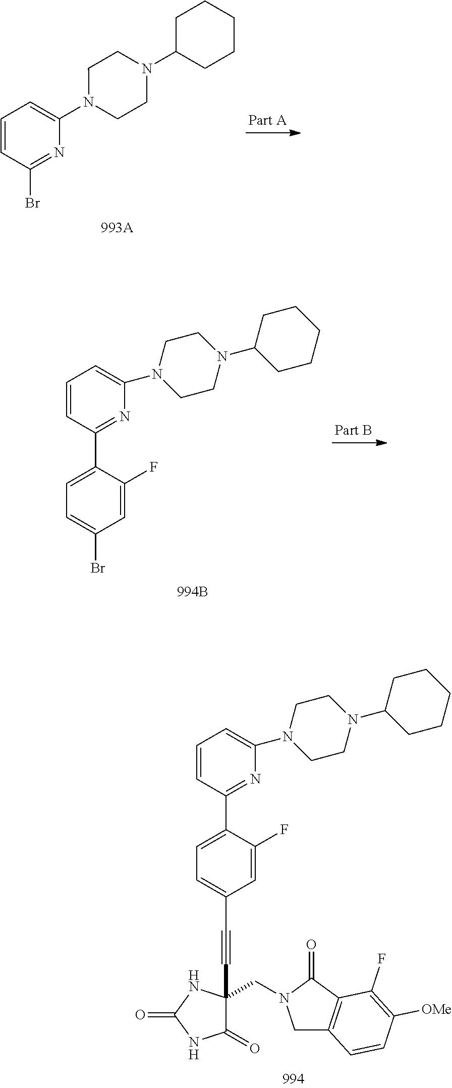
BrC1=NC(N2CCN(C3CCCCC3)CC2)=CC=C1.C1=C(C2=NC(N3CCN(C4CCCCC4)CC3)=CC=C2)C(F)=CC(Br)=C1.C1=C(C2=NC(N3CCN(C4CCCCC4)CC3)=CC=C2)C(F)=CC(C#CC2(CN3CC4=C(C3=O)C(F)=C([OMe])C=C4)C(=O)NC(=O)N2)=C1
